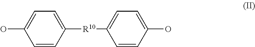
C1=CC([R10]C2=CC=C(O)C=C2)=CC=C1O
